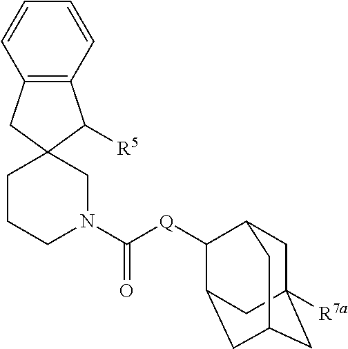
C1C2([R7a])CC3CC(C([Q]C(N4CC5(CCC4)CC4=C(C5[R5])C=CC=C4)=O)C1C3)C2
